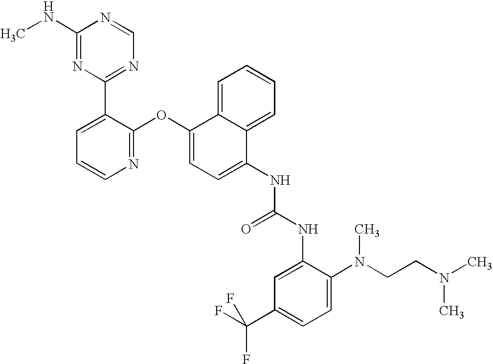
C1(NC)=NC(C2=CC=CN=C2OC2=CC=C(NC(NC3=CC(C(F)(F)F)=CC=C3N(CCN(C)C)C)=O)C3=CC=CC=C23)=NC=N1
